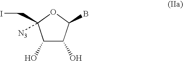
C1(O)C(O)C(B)OC1(CI)[N3]
